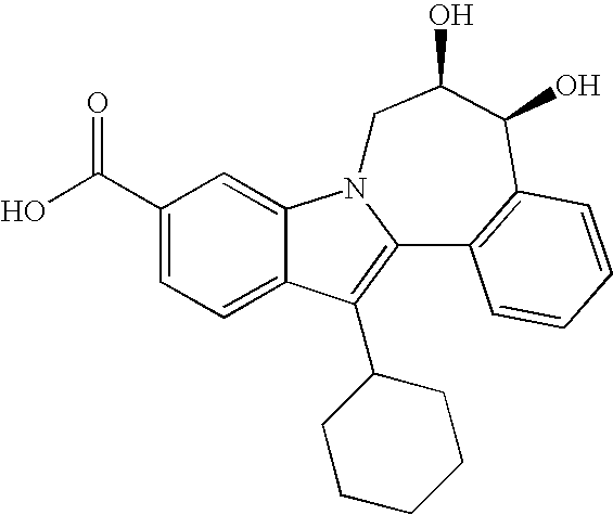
C12=CC=C(C(O)=O)C=C1N1C(=C2C2CCCCC2)C2=C(C(O)C(O)C1)C=CC=C2
